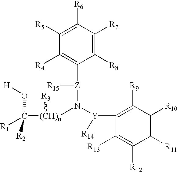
C1([R8])=C([R7])C([R6])=C([R5])C([R4])=C1[Z]([R15])N([Y]([R14])C1=C([R9])C([R10])=C([R11])C([R12])=C1[R13])[(CH)n]([R3])C(O[H])([R1])[R2]
